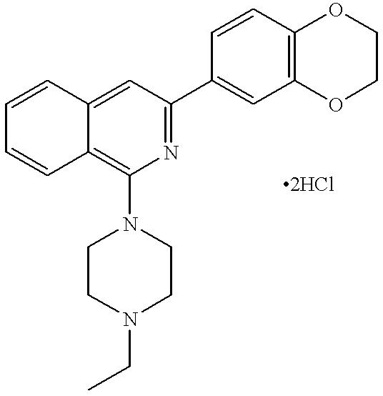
C12=CC(C3=CC4=C(C=C3)OCCO4)=NC(N3CCN(CC)CC3)=C1C=CC=C2
